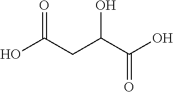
O=C(CC(C(O)=O)O)O
